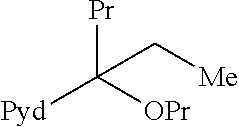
[Pr]C([OPr])([Pyd])C[Me]
